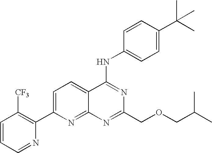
C1=CC=NC(C2=CC=C3C(=N2)N=C(COCC(C)C)N=C3NC2=CC=C(C(C)(C)C)C=C2)=C1[CF3]
